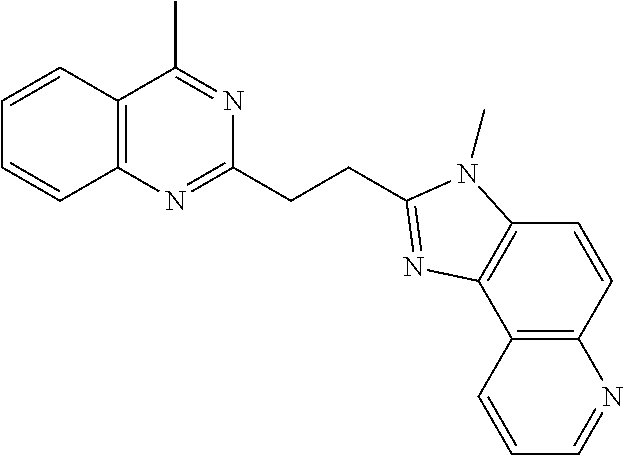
C12=C(C(C)=NC(CCC3=NC4=C(C=CC5=C4C=CC=N5)N3C)=N1)C=CC=C2
